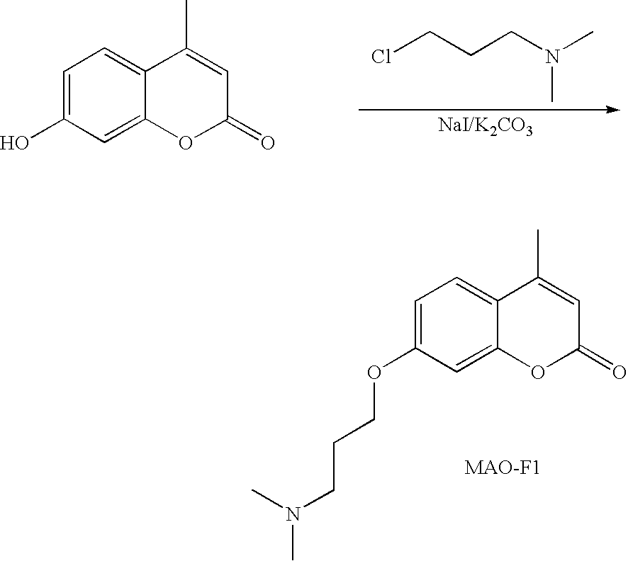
ClCCCN(C)C.[NaI/K2CO3].C1=C(O)C=C2C(=C1)C(C)=CC(=O)O2.C1=C(OCCCN(C)C)C=C2C(=C1)C(C)=CC(=O)O2
